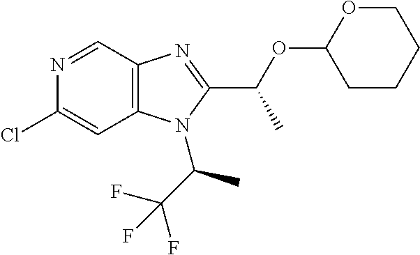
C12=C(C=NC(Cl)=C1)N=C(C(OC1CCCCO1)C)N2C(C(F)(F)F)C
